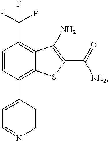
C1=CC(C2=CC=NC=C2)=C2C(=C1C(F)(F)F)C(N)=C(C(=O)[NH2])S2
